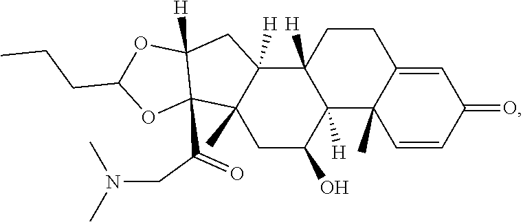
C1=C2C(C)(C=CC1=O)C1([H])C([H])(CC2)C2([H])C(C)(CC1O)C1(C(CN(C)C)=O)C([H])(C2)OC(CCC)O1
